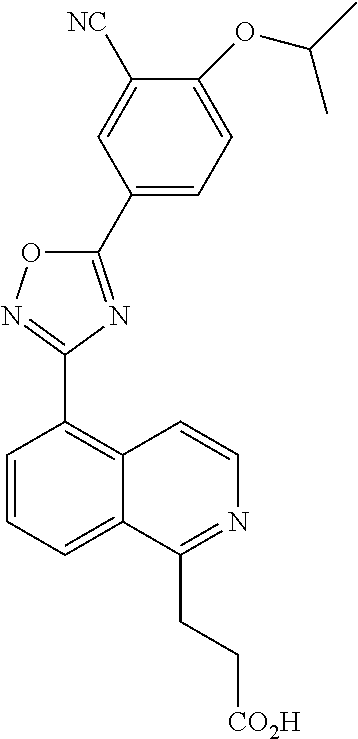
C1=CC=C2C(=C1C1=NOC(C3=CC=C(OC(C)C)C([NC])=C3)=N1)C=CN=C2CC[CO2H]
